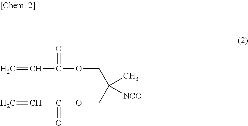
C(COC(C=C)=O)(C)([NCO])COC(C=C)=O
